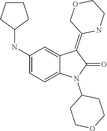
C1(N2C(=O)C(=C3COCCN3)C3=CC(NC4CCCC4)=CC=C23)CCOCC1
